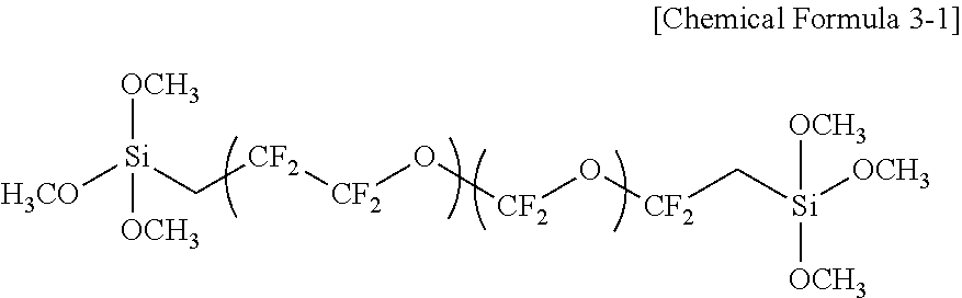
[H3CO][Si](C[CF2][CF2]O[CF2]O[CF2]C[Si]([OCH3])([OCH3])[OCH3])([OCH3])[OCH3]
